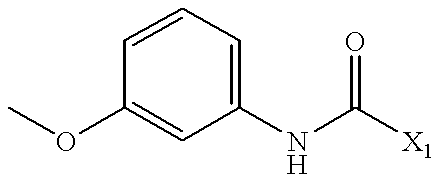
C1=C(OC)C=CC=C1NC([X1])=O
